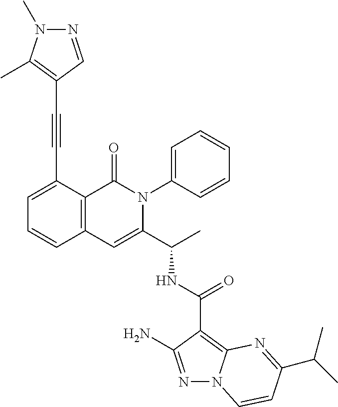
N1=C(N)C(C(NC(C2=CC3=C(C(=O)N2C2=CC=CC=C2)C(C#CC2=C(C)N(C)N=C2)=CC=C3)C)=O)=C2N1C=CC(C(C)C)=N2
